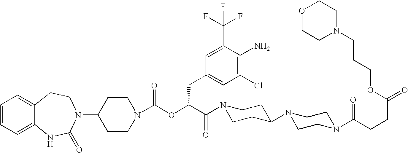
C1=CC=C2C(=C1)CCN(C1CCN(C(OC(C(N3CCC(N4CCN(C(CCC(=O)OCCCN5CCOCC5)=O)CC4)CC3)=O)CC3=CC(Cl)=C(N)C(C(F)(F)F)=C3)=O)CC1)C(=O)N2
